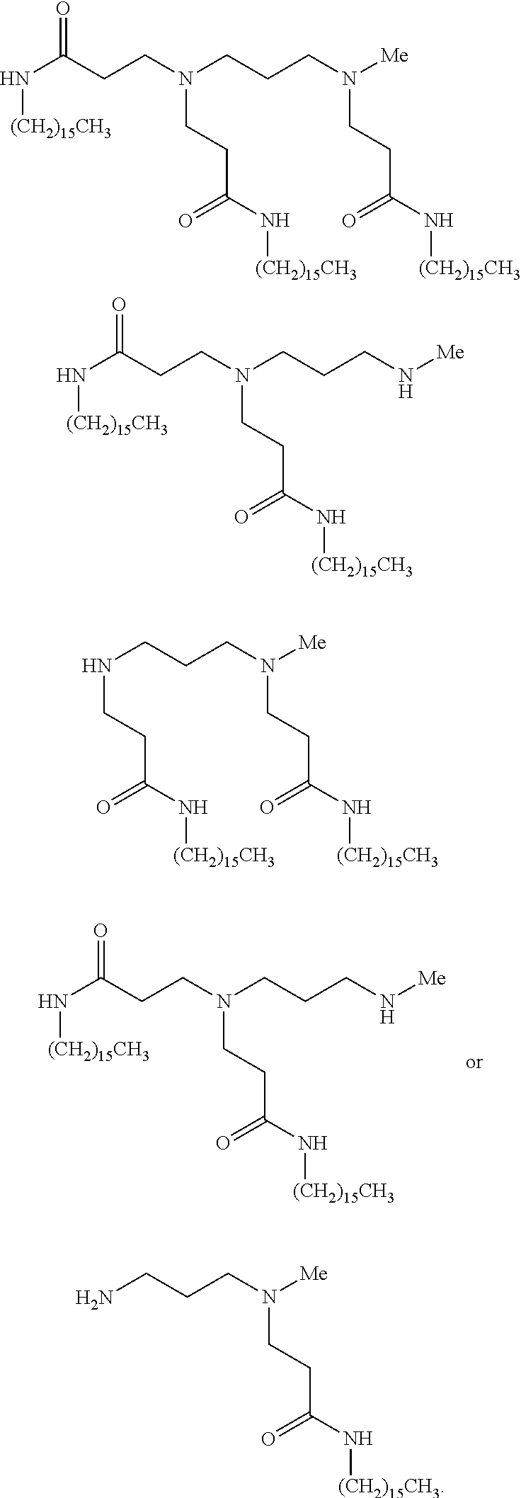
[(CH2)15CH3]NC(CCN(CCC(=O)N[(CH2)15CH3])CCCN[Me])=O.C(NCCCN(CCC(=O)N[(CH2)15CH3])[Me])CC(=O)N[(CH2)15CH3].[(CH2)15CH3]NC(CCN(CCC(=O)N[(CH2)15CH3])CCCN[Me])=O.[(CH2)15CH3]NC(CCN(CCC(=O)N[(CH2)15CH3])CCCN(CCC(=O)N[(CH2)15CH3])[Me])=O.NCCCN(CCC(=O)N[(CH2)15CH3])[Me]
